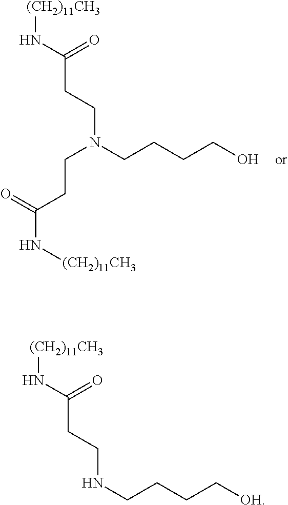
[(CH2)11CH3]NC(CCN(CCCCO)CCC(N[(CH2)11CH3])=O)=O.[(CH2)11CH3]NC(CCNCCCC[OH])=O
